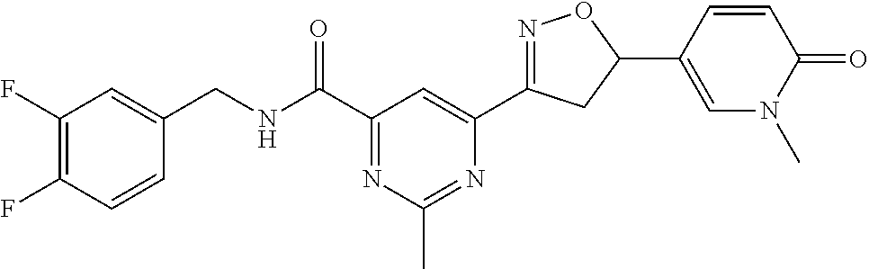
C1(F)=C(F)C=CC(CNC(C2=NC(C)=NC(C3=NOC(C4=CN(C)C(=O)C=C4)C3)=C2)=O)=C1
